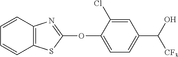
C1(OC2=NC3=C(S2)C=CC=C3)=CC=C(C(O)[CF3])C=C1Cl
